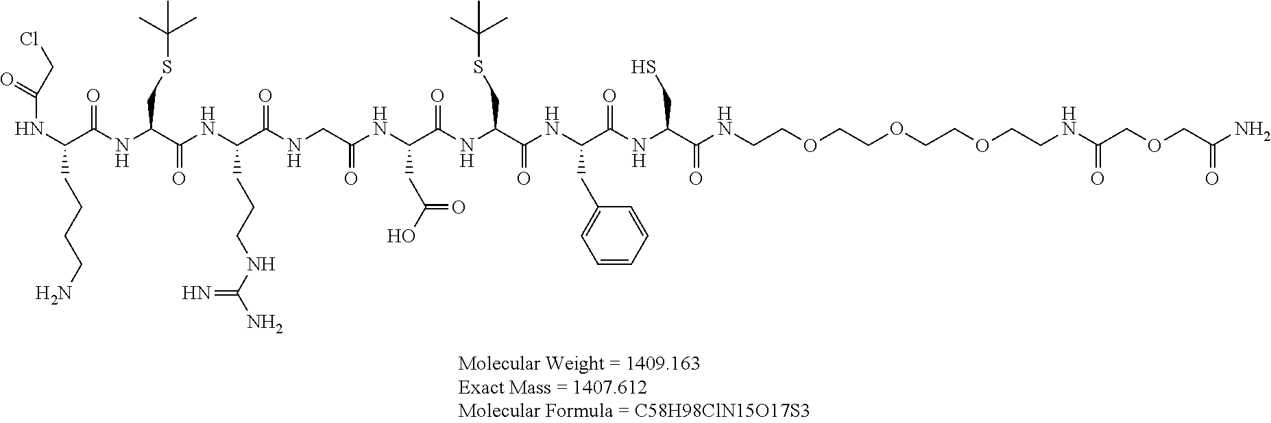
N(C(C(NC(C(NC(C(NCC(=O)NC(C(NC(C(NC(C(=O)NC(C(NCCOCCOCCOCCNC(=O)COCC(=O)N)=O)CS)CC1=CC=CC=C1)=O)CSC(C)(C)C)=O)CC(=O)O)=O)CCCNC(N)=N)=O)CSC(C)(C)C)=O)CCCCN)C(=O)CCl
